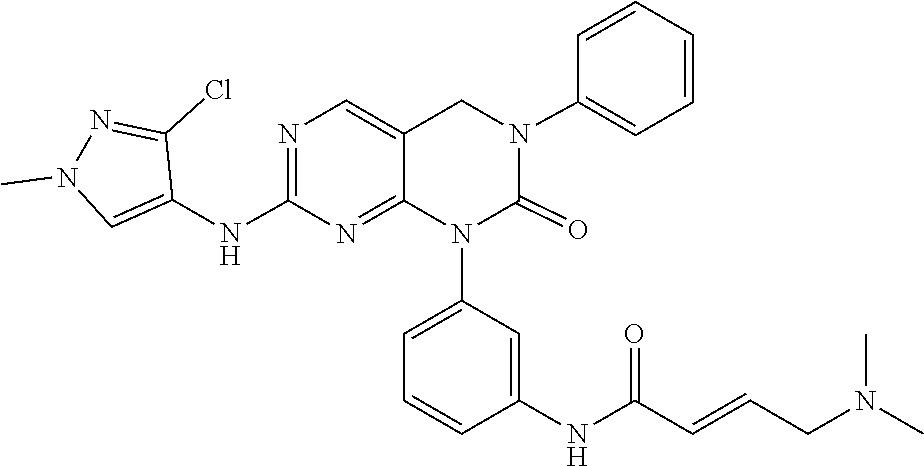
C1=C(N2C(=O)N(C3=CC=CC=C3)CC3=CN=C(NC4=CN(C)N=C4Cl)N=C23)C=C(NC(C=CCN(C)C)=O)C=C1
